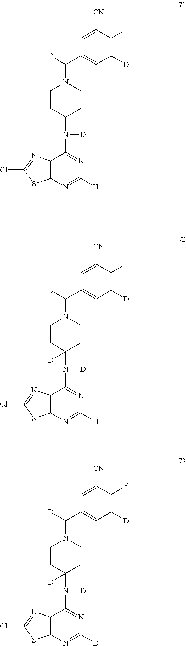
C12=C(N=C(Cl)S1)C(N(C1([D])CCN(C(C3=CC([D])=C(F)C([CN])=C3)[D])CC1)[D])=NC([H])=N2.C12=C(N=C(Cl)S1)C(N(C1CCN(C(C3=CC([D])=C(F)C([CN])=C3)[D])CC1)[D])=NC([H])=N2.C12=C(N=C(Cl)S1)C(N(C1([D])CCN(C(C3=CC([D])=C(F)C([CN])=C3)[D])CC1)[D])=NC([D])=N2
